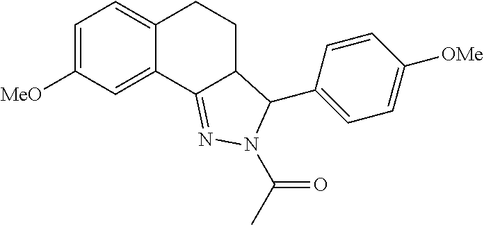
C1=C([MeO])C=C2C(=C1)CCC1C2=NN(C(=O)C)C1C1=CC=C([OMe])C=C1
